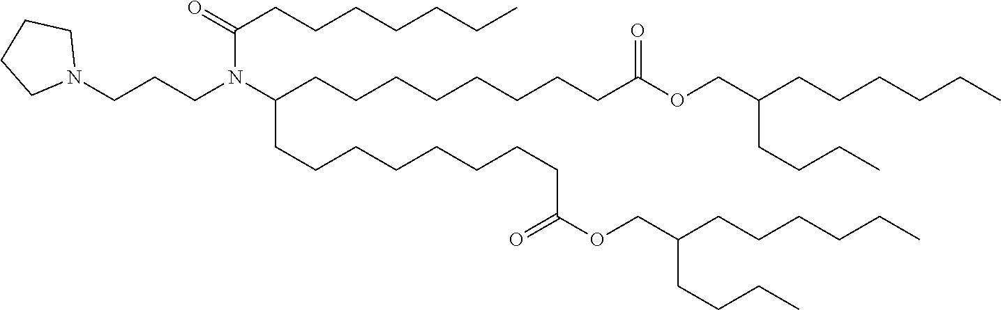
N1(CCCN(C(CCCCCCC)=O)C(CCCCCCCCC(OCC(CCCCCC)CCCC)=O)CCCCCCCCC(=O)OCC(CCCCCC)CCCC)CCCC1
